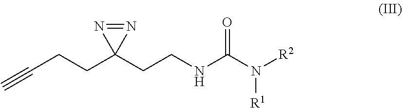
C#CCCC1(CCNC(N([R2])[R1])=O)N=N1
